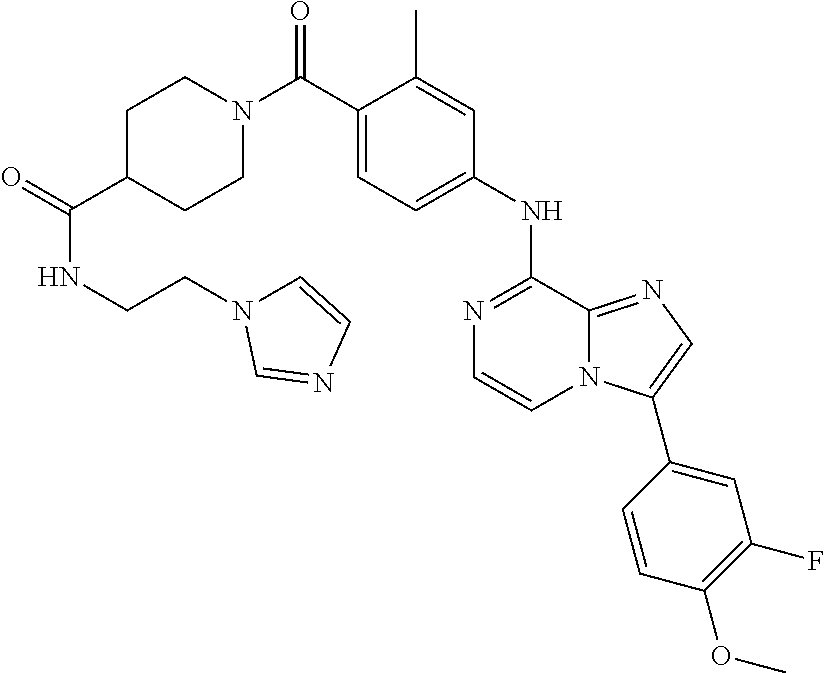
C1(C)=CC(NC2=NC=CN3C2=NC=C3C2=CC(F)=C(OC)C=C2)=CC=C1C(N1CCC(C(NCCN2C=CN=C2)=O)CC1)=O
